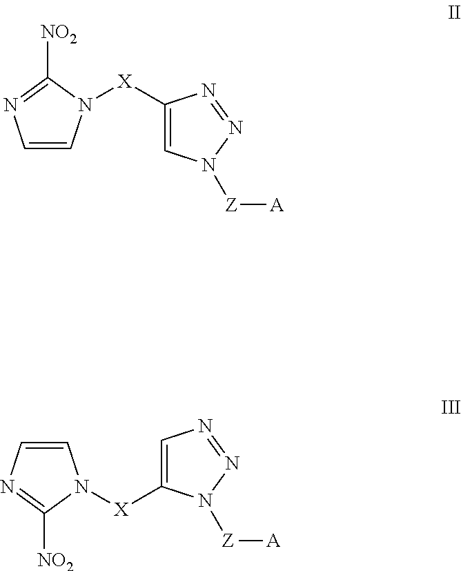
C1=CN([X]C2=CN([Z][A])N=N2)C([NO2])=N1.C1=CN([X]C2=CN=NN2[Z][A])C([NO2])=N1
